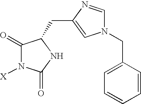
C1(=O)N([X])C(=O)NC1CC1=CN(CC2=CC=CC=C2)C=N1
